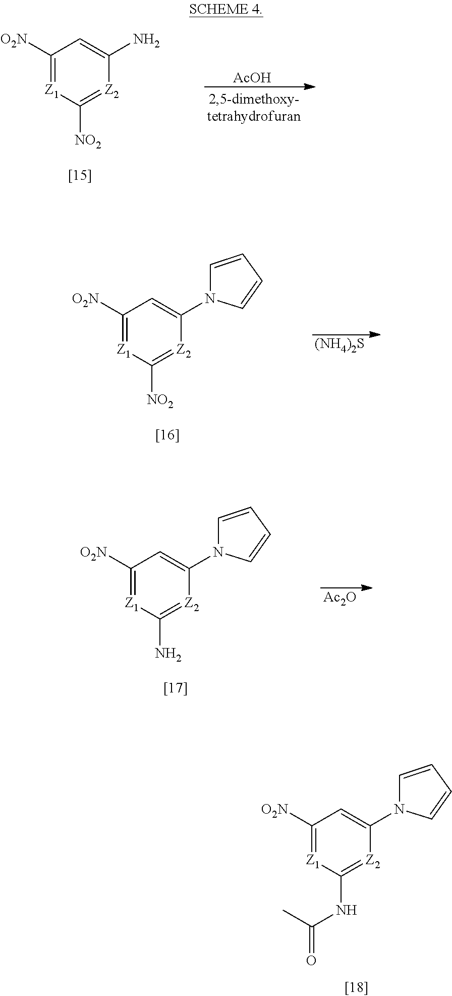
C1([O2N])=[Z1]C([NO2])=[Z2]C(N)=C1.[AcOH].[(NH4)2S].C1([O2N])=[Z1]C([NO2])=[Z2]C(N2C=CC=C2)=C1.[Ac2O].C1([O2N])=[Z1]C(N)=[Z2]C(N2C=CC=C2)=C1.C1([O2N])=[Z1]C(NC(=O)C)=[Z2]C(N2C=CC=C2)=C1
